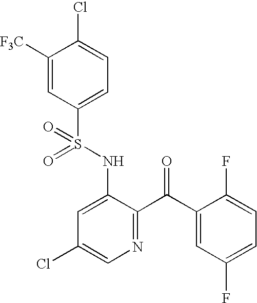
C1([F3C])=CC(S(NC2=CC(Cl)=CN=C2C(C2=CC(F)=CC=C2F)=O)(=O)=O)=CC=C1Cl
